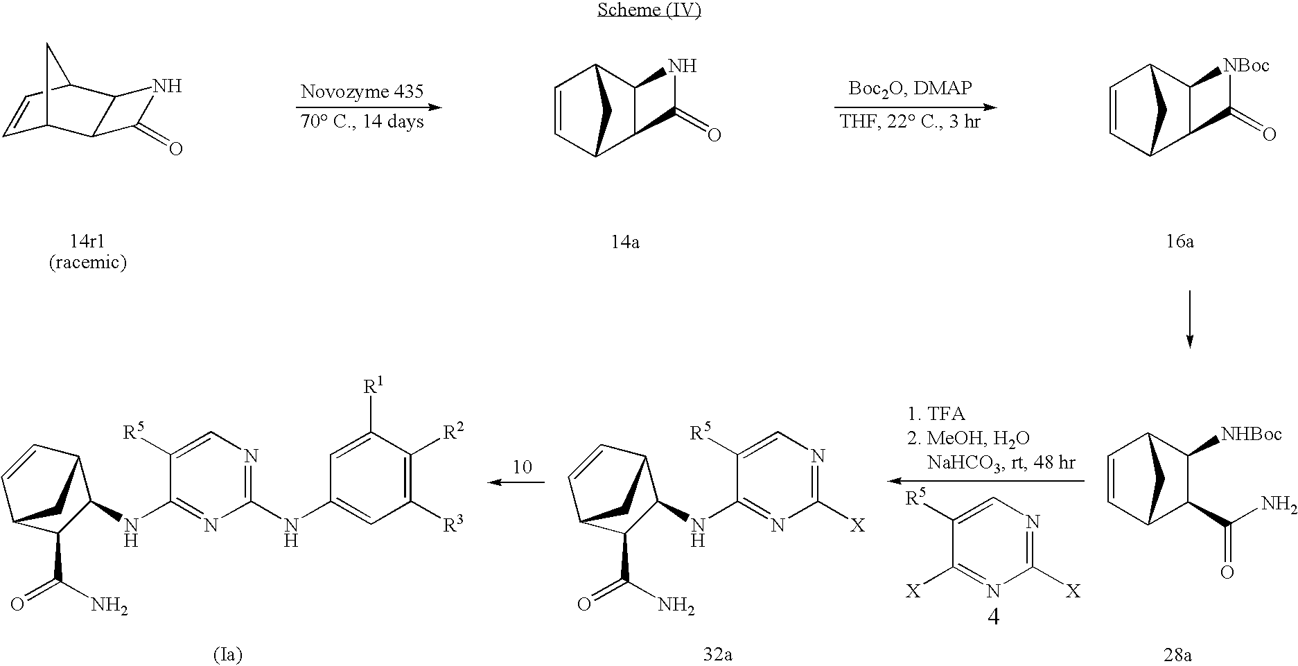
C1=CC2C3C(C1C2)C(=O)N3.C1=CC2C3C(C1C2)C(=O)N3.C1=CC2C3C(C1C2)C(=O)[NBoc]3.C1=CC2C(NC3=NC([X])=NC=C3[R5])C(C(=O)N)C1C2.C1=CC2C(NC3=NC(NC4=CC([R3])=C([R2])C([R1])=C4)=NC=C3[R5])C(C(=O)N)C1C2.C1([X])=NC([X])=NC=C1[R5].C1=CC2C([NHBoc])C(C(N)=O)C1C2
